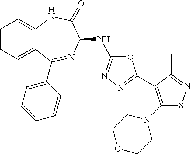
C1=CC=C2C(=C1)NC(=O)C(NC1=NN=C(C3=C(N4CCOCC4)SN=C3C)O1)N=C2C1=CC=CC=C1
